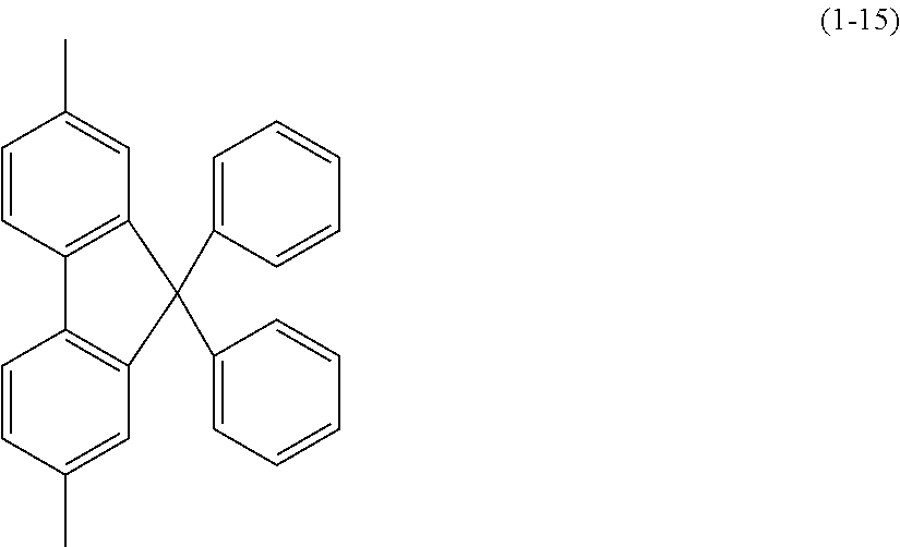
C1=CC2=C(C=C1C)C(C1=CC=CC=C1)(C1=CC=CC=C1)C1=C2C=CC(C)=C1
